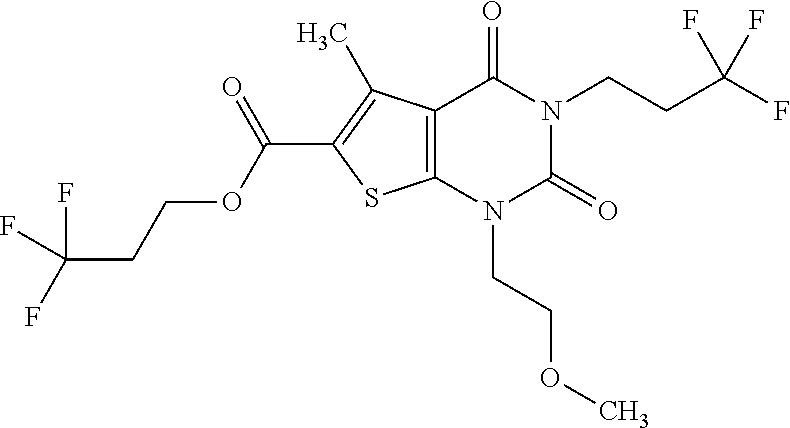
C12=C(N(CCOC)C(=O)N(CCC(F)(F)F)C1=O)SC(C(=O)OCCC(F)(F)F)=C2C
